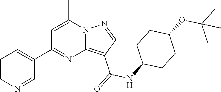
C12=C(C(=O)NC3CCC(OC(C)(C)C)CC3)C=NN1C(C)=CC(C1=CC=CN=C1)=N2
